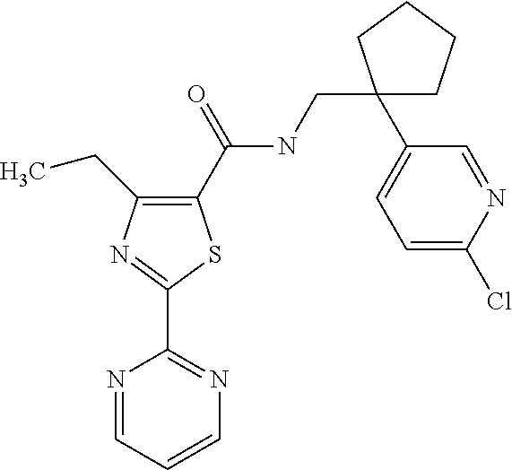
C1(C(NCC2(C3=CC=C(Cl)N=C3)CCCC2)=O)=C(CC)N=C(C2=NC=CC=N2)S1
